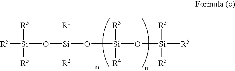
[R5][Si]([R5])([R5])O[Si]([R1])([R2])O[Si]([R3])([R4])O[Si]([R5])([R5])[R5]
